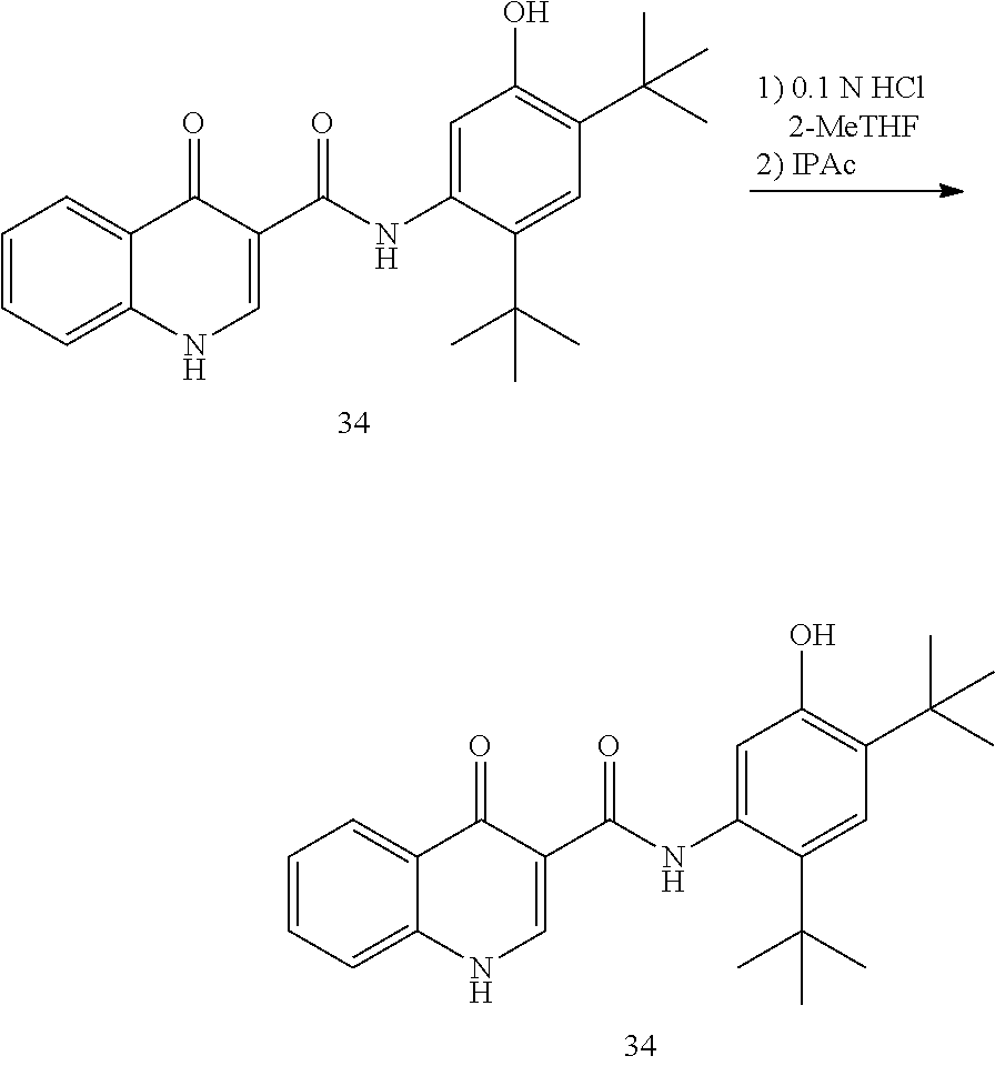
C1=CC=C2C(=C1)C(=O)C(C(NC1=CC(O)=C(C(C)(C)C)C=C1C(C)(C)C)=O)=CN2.C1=CC=C2C(=C1)C(=O)C(C(NC1=CC(O)=C(C(C)(C)C)C=C1C(C)(C)C)=O)=CN2
